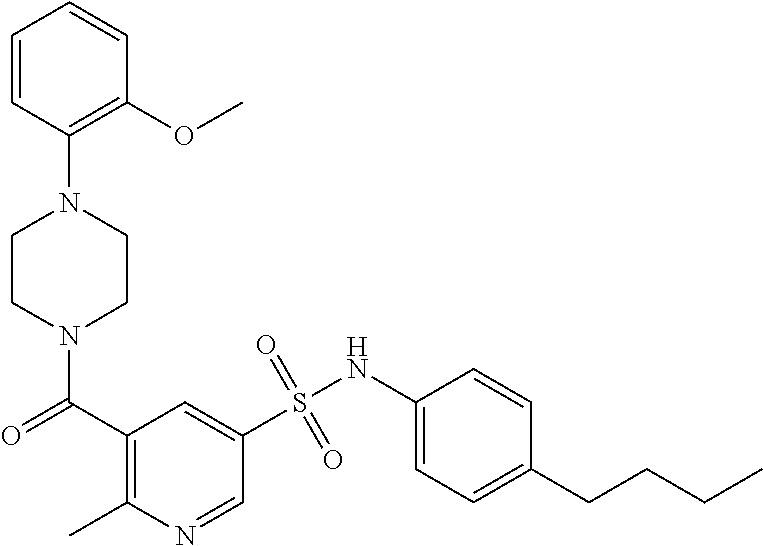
N1(C(C2=C(C)N=CC(S(NC3=CC=C(CCCC)C=C3)(=O)=O)=C2)=O)CCN(C2=C(OC)C=CC=C2)CC1
